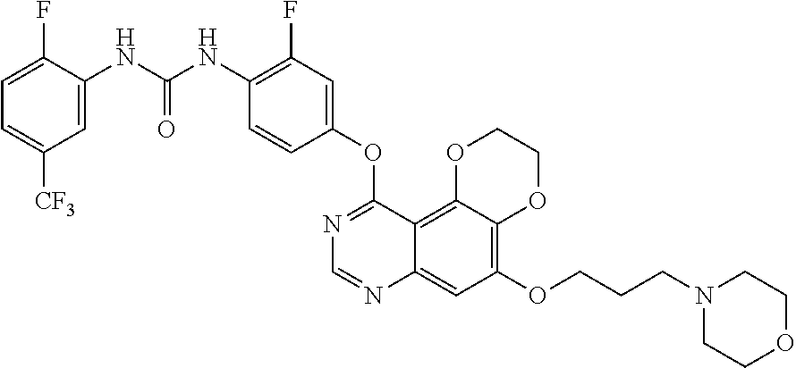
C12=C(OCCCN3CCOCC3)C=C3C(=C1OCCO2)C(OC1=CC(F)=C(NC(NC2=CC([CF3])=CC=C2F)=O)C=C1)=NC=N3
